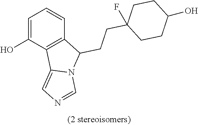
C1=C(O)C2=C(C=C1)C(CCC1(F)CCC(O)CC1)N1C2=CN=C1
